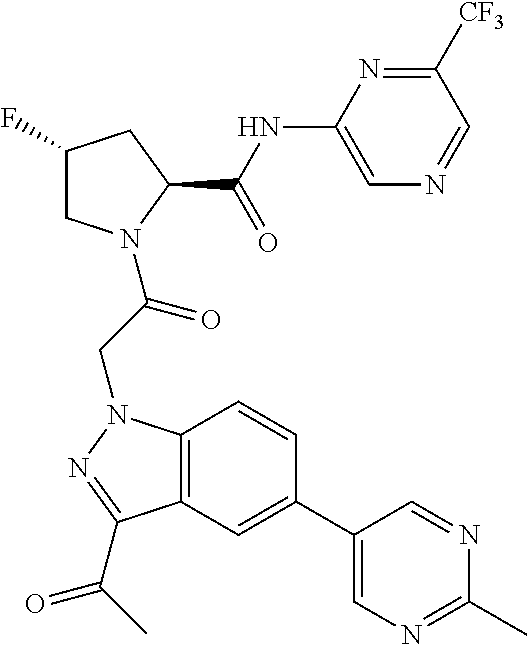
C1(NC(C2CC(F)CN2C(CN2C3=C(C(C(C)=O)=N2)C=C(C2=CN=C(C)N=C2)C=C3)=O)=O)=CN=CC([CF3])=N1
